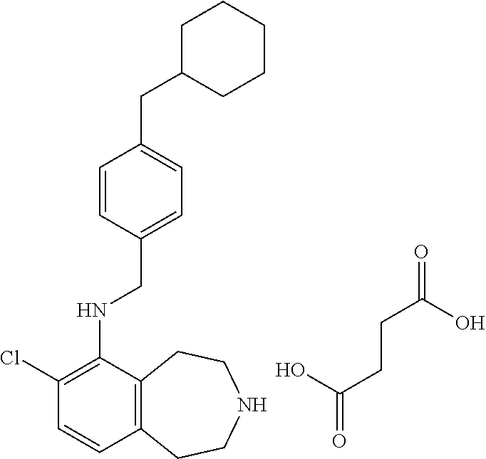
C1(Cl)=C(NCC2=CC=C(CC3CCCCC3)C=C2)C2=C(C=C1)CCNCC2.OC(CCC(=O)O)=O
